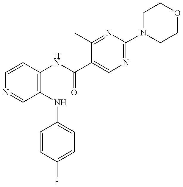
C1=CC(NC(C2=CN=C(N3CCOCC3)N=C2C)=O)=C(NC2=CC=C(F)C=C2)C=N1
